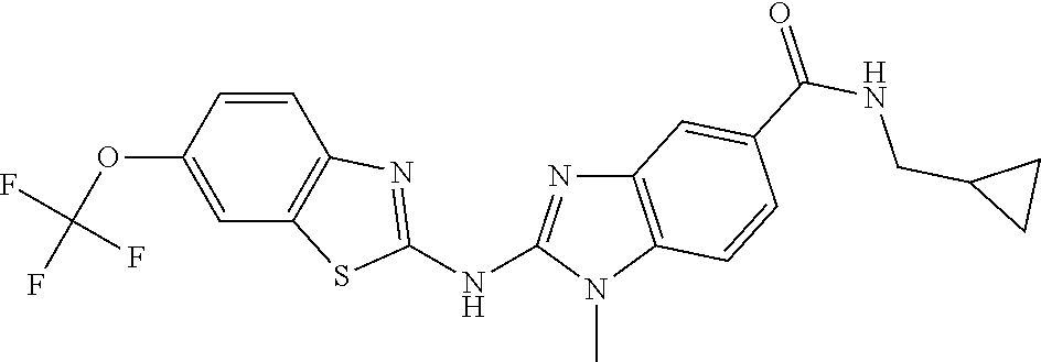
O(C1=CC2=C(C=C1)N=C(NC1=NC3=C(N1C)C=CC(C(NCC1CC1)=O)=C3)S2)C(F)(F)F
